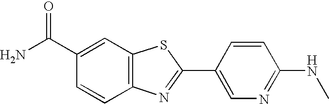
C1(C(N)=O)=CC2=C(C=C1)N=C(C1=CN=C(NC)C=C1)S2
